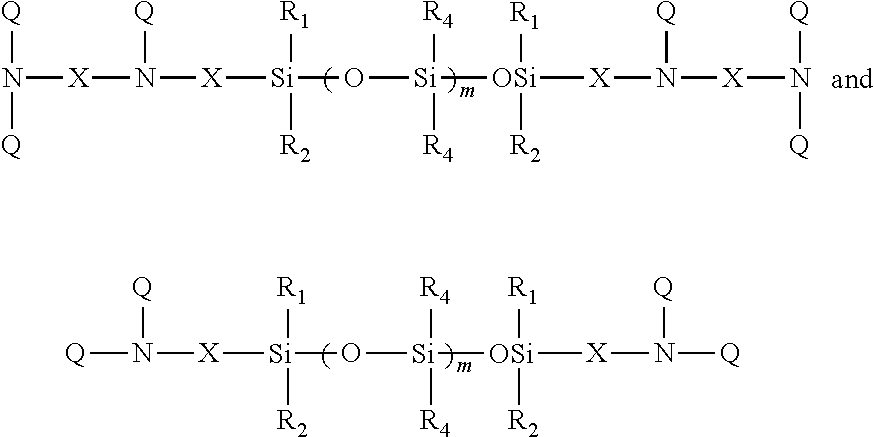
[Q]N([X][Si](O[Si]([OSi]([X]N([Q])[Q])([R1])[R2])([R4])[R4])([R1])[R2])[Q].[Q]N([Q])[X]N([X][Si](O[Si]([OSi]([X]N([X]N([Q])[Q])[Q])([R1])[R2])([R4])[R4])([R1])[R2])[Q]
